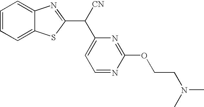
C1=CC=C2C(=C1)N=C(C([CN])C1=CC=NC(OCCN(C)C)=N1)S2
